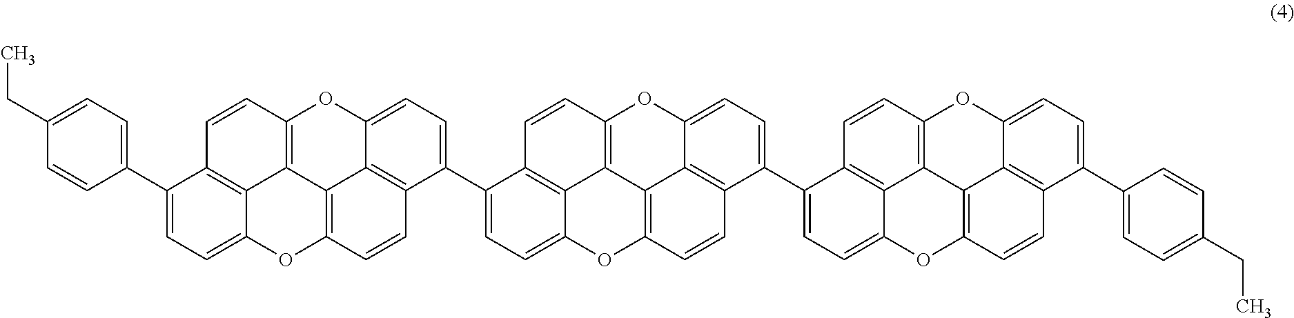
C1=CC(C2=CC=C3C4=C2C=CC2=C4C4=C(O3)C=CC3=C4C(=CC=C3C3=CC=C4C5=C3C=CC3=C5C5=C(O4)C=CC4=C5C(=CC=C4C4=CC=C5C6=C4C=CC4=C6C6=C(O5)C=CC5=C6C(=CC=C5C5=CC=C(CC)C=C5)O4)O3)O2)=CC=C1CC
